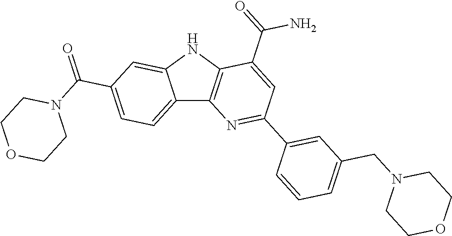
C12=CC=C(C(=O)N3CCOCC3)C=C1NC1=C2N=C(C2=CC(CN3CCOCC3)=CC=C2)C=C1C(=O)N
